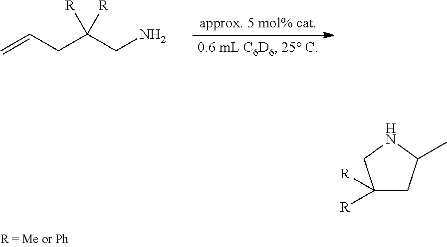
C=CCC(CN)([R])[R].C1([R])([R])CC(C)NC1
